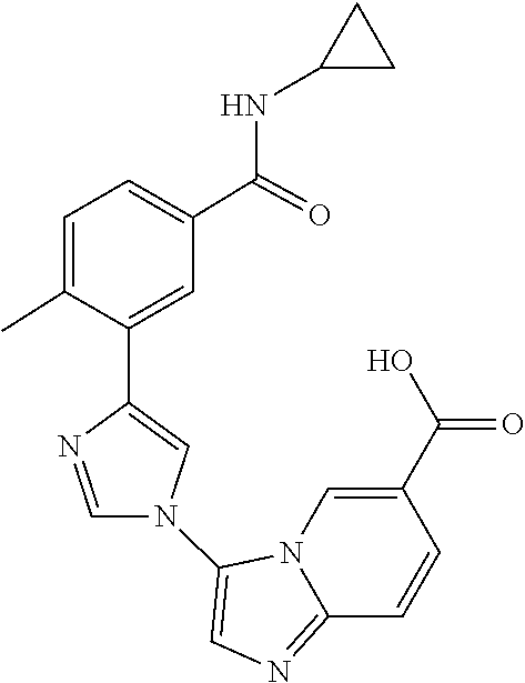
N12C(=NC=C1N1C=C(C3=CC(C(NC4CC4)=O)=CC=C3C)N=C1)C=CC(C(=O)O)=C2
